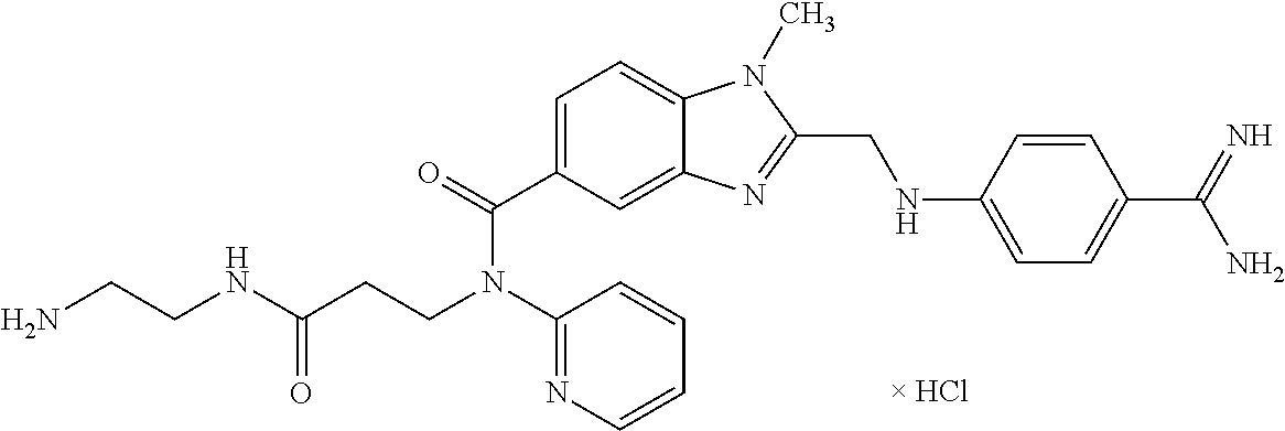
NCCNC(CCN(C1=NC=CC=C1)C(=O)C1=CC=C2C(=C1)N=C(CNC1=CC=C(C(=N)N)C=C1)N2C)=O
